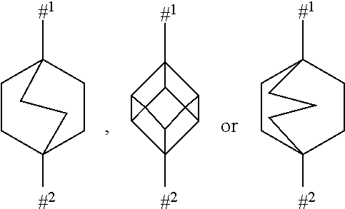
C1CC2([#2])CCC1([#1])CC2.C12C3C4([#2])C5C6C1([#1])C1C23C4C561.C1CC2([#2])CCC1([#1])CCC2
